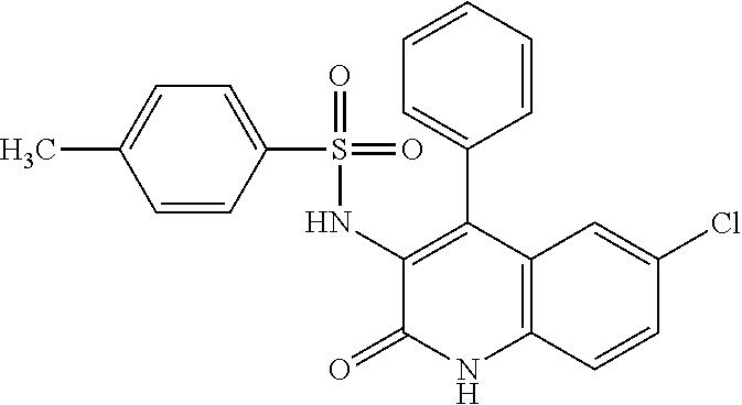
C1(Cl)=CC2=C(C=C1)NC(=O)C(NS(=O)(=O)C1=CC=C(C)C=C1)=C2C1=CC=CC=C1
